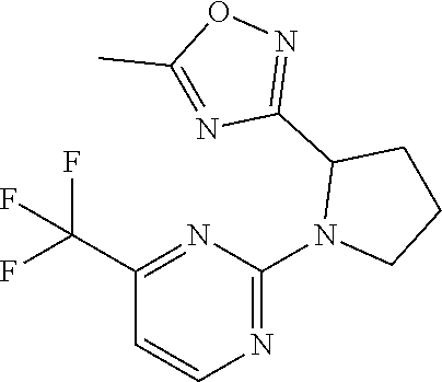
N1=C(N2CCCC2C2=NOC(C)=N2)N=C(C(F)(F)F)C=C1
